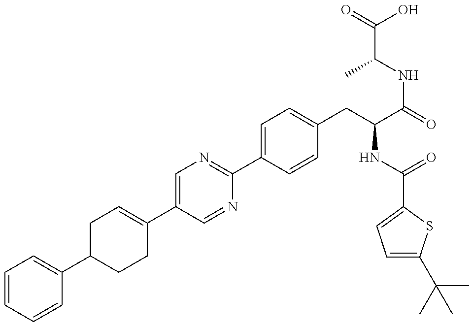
C1=CC=C(C2CCC(C3=CN=C(C4=CC=C(CC(NC(=O)C5=CC=C(C(C)(C)C)S5)C(NC(C)C(=O)O)=O)C=C4)N=C3)=CC2)C=C1
